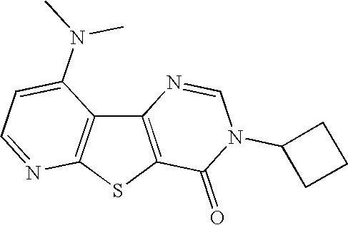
C12=C(SC3=C1C(N(C)C)=CC=N3)C(=O)N(C1CCC1)C=N2
